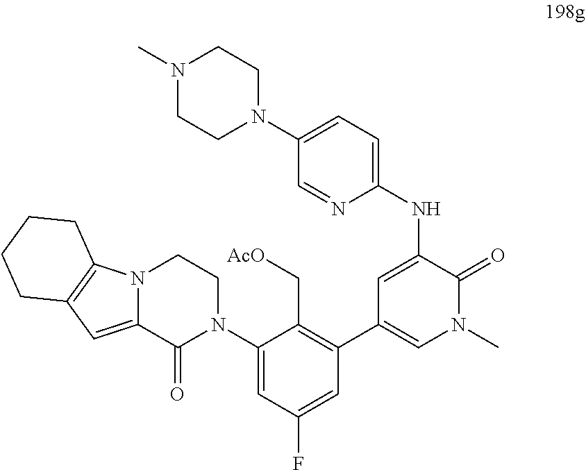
C1(N2CCN(C)CC2)=CC=C(NC2=CC(C3=C(C[AcO])C(N4CCN5C(=CC6=C5CCCC6)C4=O)=CC(F)=C3)=CN(C)C2=O)N=C1
